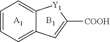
C1=CC=C2C(=C1)[Y1]C([COOH])=C2.[A1].[B1]
